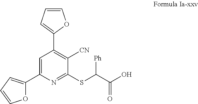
C1=C(C2=CC=CO2)N=C(SC(C(O)=O)[Ph])C([CN])=C1C1=CC=CO1
